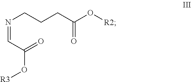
N(CCCC(O[R2])=O)=CC(O[R3])=O
